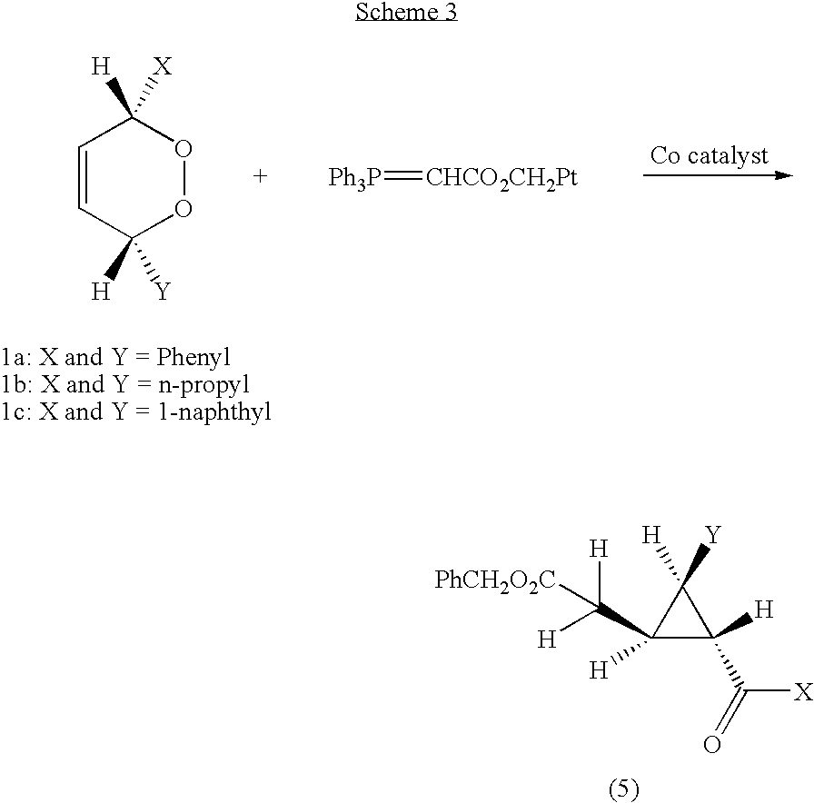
C1=CC([H])([Y])OOC1([H])[X].[Ph3P]=[CHCO2CH2Pt].C1([H])(C([H])([PhCH2O2C])[H])C([H])(C(=O)[X])C1([H])[Y]
